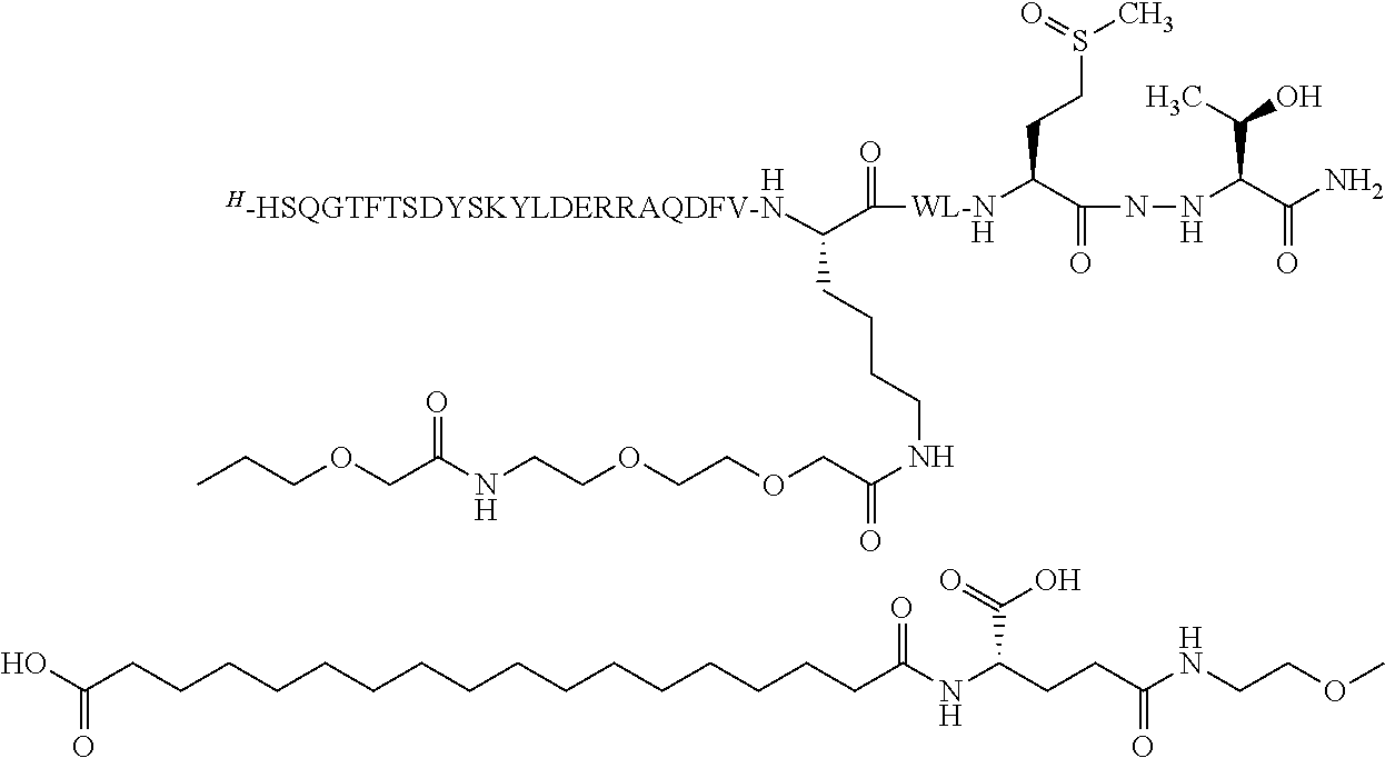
[H-HSQGTFTSDYSKYLDERRAQDFV-N]C(C(=O)[WL-N]C(C(=O)NNC(C(N)=O)C(C)O)CCS(C)=O)CCCCNC(COCCOCCNC(=O)COCCC)=O.[H].[H].C(CCCCC(O)=O)CCCCCCCCCCCC(NC(CCC(NCCOC)=O)C(=O)O)=O
